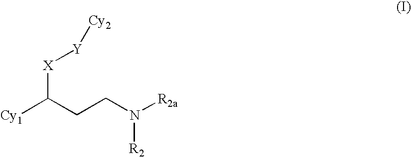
[Cy1]C(CCN([R2a])[R2])[X][Y][Cy2]
